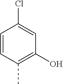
C1=CC(C)=C(O)C=C1Cl
